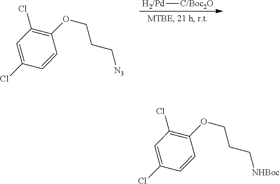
C1=C(Cl)C=CC(OCCC[N3])=C1Cl.[H2/Pd][C/Boc2O].C1=C(Cl)C=CC(OCCC[NHBoc])=C1Cl
